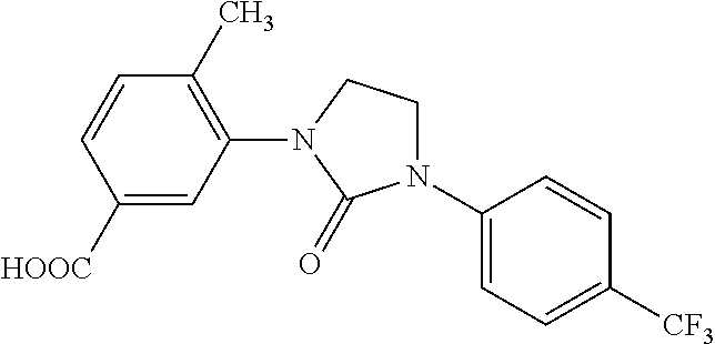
C1([HOOC])=CC(N2CCN(C3=CC=C([CF3])C=C3)C2=O)=C(C)C=C1
